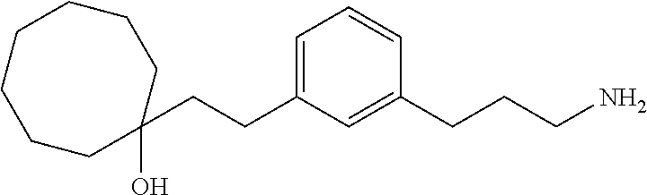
C1(CCC2=CC=CC(CCCN)=C2)(O)CCCCCCC1
